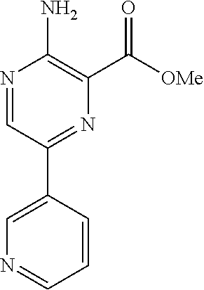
N1=CC(C2=CN=CC=C2)=NC(C([OMe])=O)=C1N
